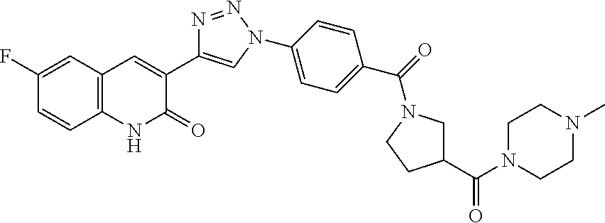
C12=C(C=C(F)C=C1)C=C(C1=CN(C3=CC=C(C(=O)N4CCC(C(=O)N5CCN(C)CC5)C4)C=C3)N=N1)C(=O)N2
